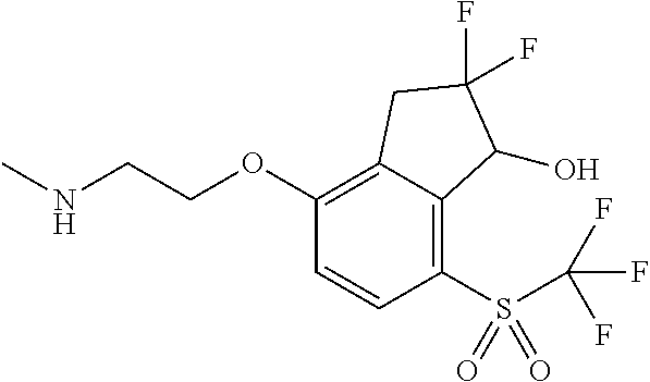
C1(OCCNC)=C2C(=C(S(C(F)(F)F)(=O)=O)C=C1)C(O)C(F)(F)C2
